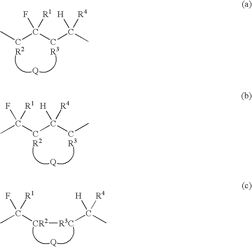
C[CR2]C([CR3]C(C)([H])[R4])(F)[R1].CC([CR2]C([CR3]C)([H])[R4])(F)[R1].CC([CR2][R3C]C(C)([H])[R4])(F)[R1]
